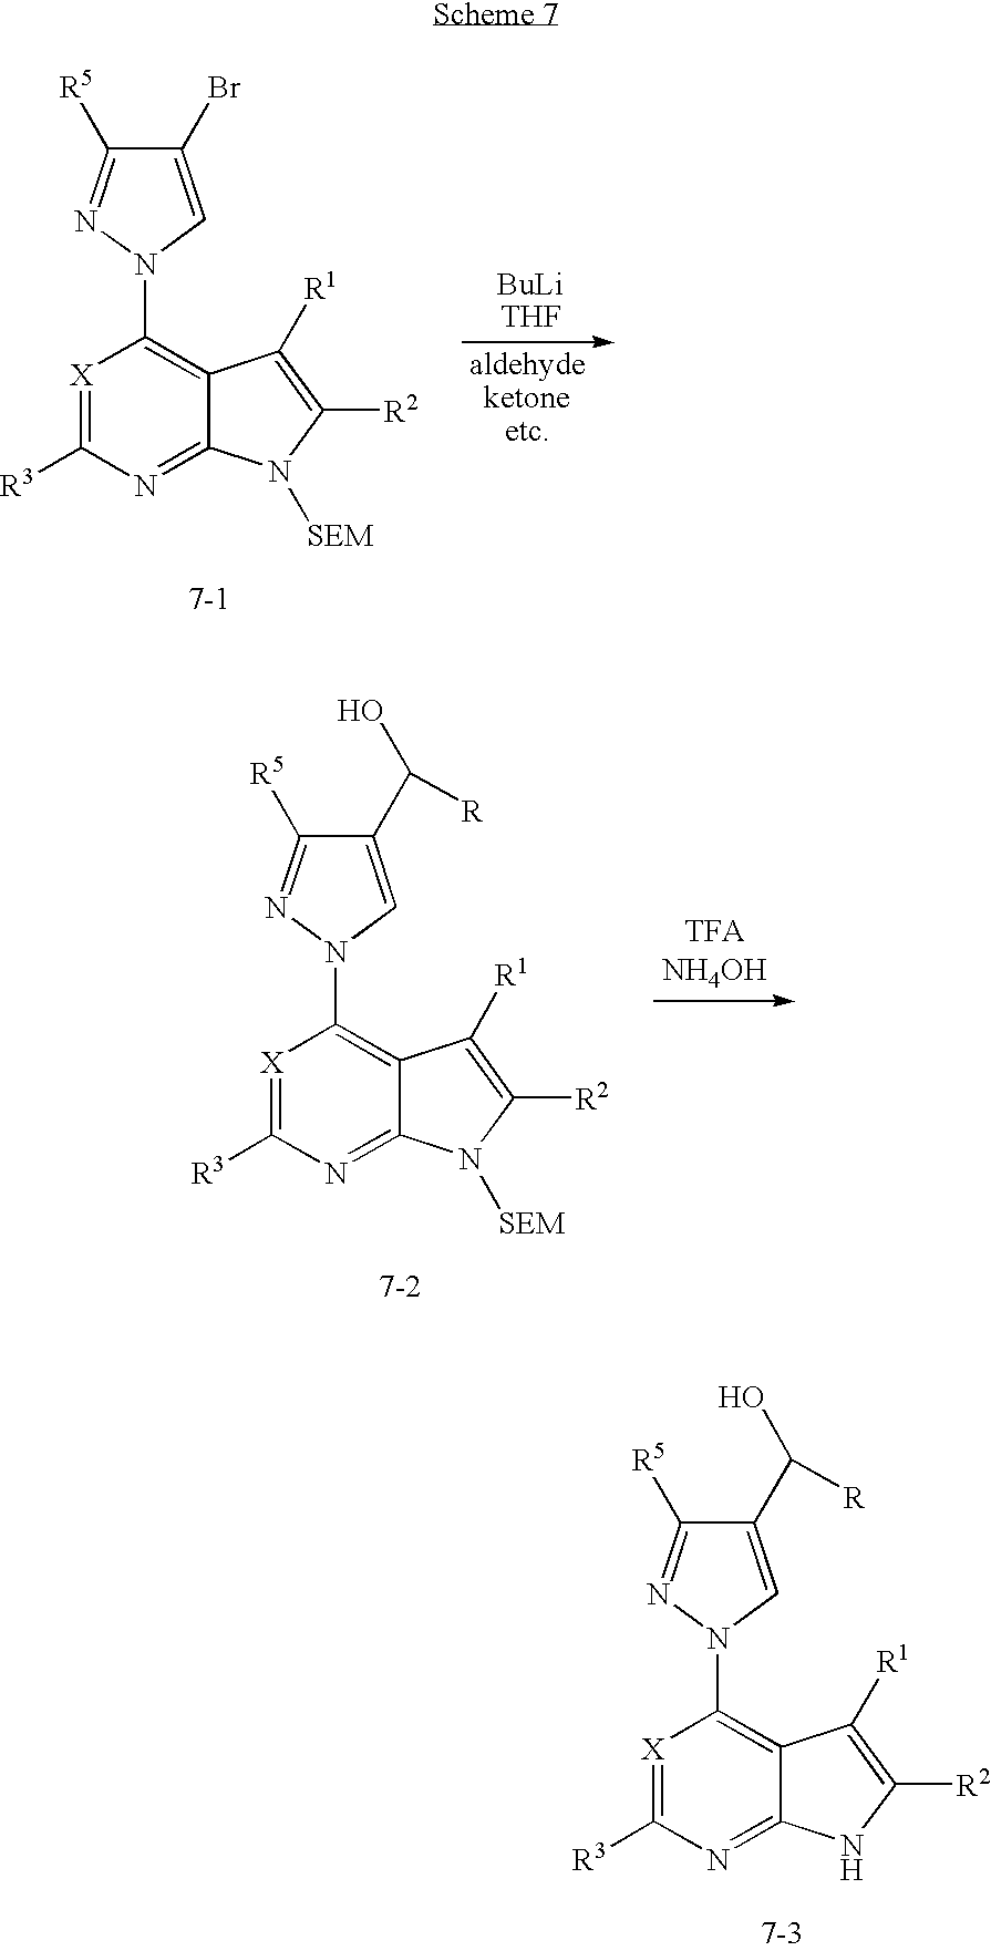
[X]1=C([R3])N=C2C(=C1N1C=C(Br)C([R5])=N1)C([R1])=C([R2])N2[SEM].[X]1=C([R3])N=C2C(=C1N1C=C(C([R])O)C([R5])=N1)C([R1])=C([R2])N2[SEM].[X]1=C([R3])N=C2C(=C1N1C=C(C([R])O)C([R5])=N1)C([R1])=C([R2])N2
